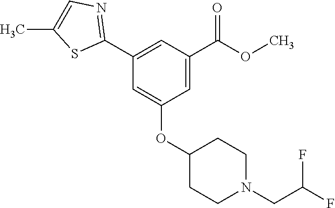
C1=C(C2=NC=C(C)S2)C=C(OC2CCN(CC(F)F)CC2)C=C1C(OC)=O
